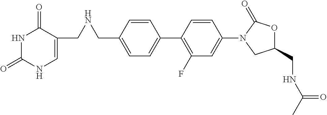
C1(CNCC2=CNC(=O)NC2=O)=CC=C(C2=C(F)C=C(N3C(=O)OC(CNC(C)=O)C3)C=C2)C=C1
